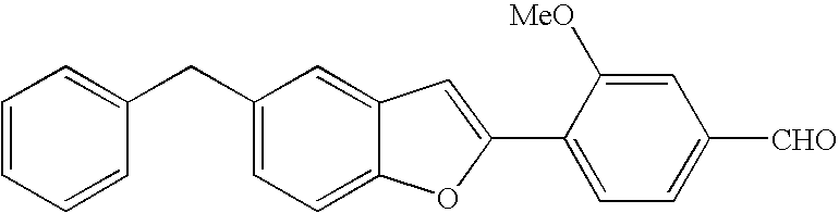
C1=CC=CC(CC2=CC=C3C(=C2)C=C(C2=CC=C([CHO])C=C2[MeO])O3)=C1
